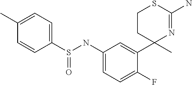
C1(NS(C2=CC=C(C)C=C2)=O)=CC=C(F)C(C2(C)N=C(N)SCC2)=C1
